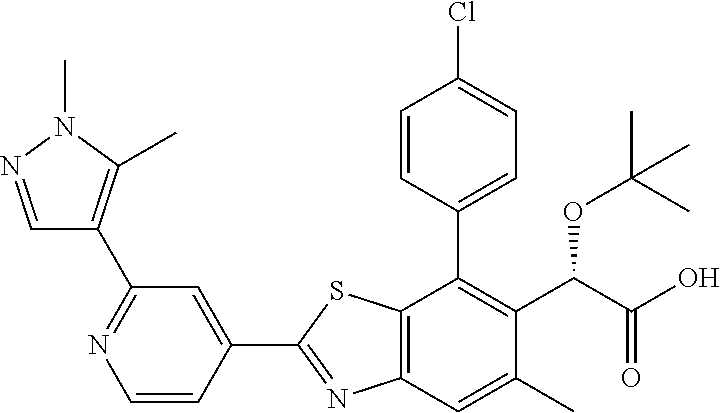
C1(C2=CC(C3=C(C)N(C)N=C3)=NC=C2)=NC2=C(S1)C(C1=CC=C(Cl)C=C1)=C(C(OC(C)(C)C)C(=O)O)C(C)=C2
